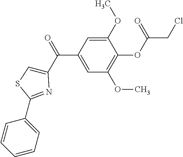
C1(OC)=CC(C(=O)C2=CSC(C3=CC=CC=C3)=N2)=CC(OC)=C1OC(CCl)=O
